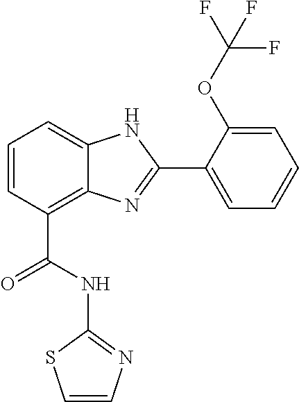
C1=CC(C(=O)NC2=NC=CS2)=C2C(=C1)NC(C1=CC=CC=C1OC(F)(F)F)=N2
